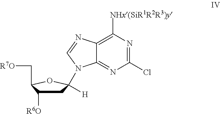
C12=NC(Cl)=NC([NHx(SiR1R2R3)y])=C1N=CN2C1([H])CC([R6O])C(C[R7O])O1
